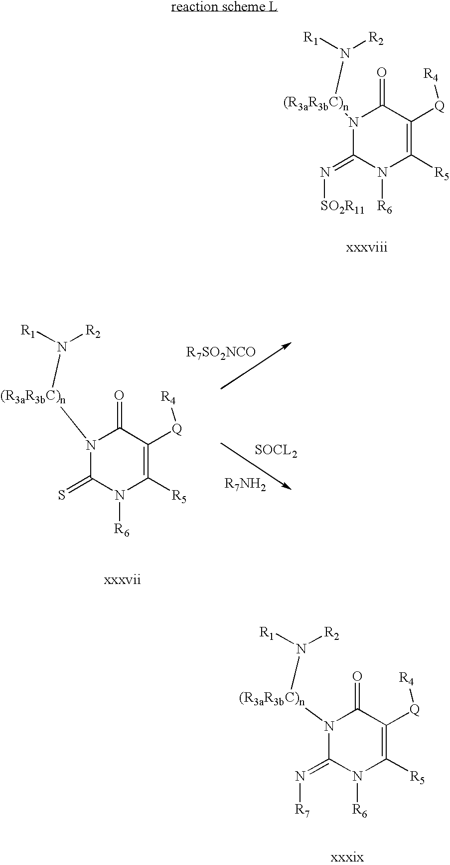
N1([(R3aR3bC)n]N([R1])[R2])C(=N[SO2R11])N([R6])C([R5])=C([Q][R4])C1=O.[R7NH2].N1([(R3aR3bC)n]N([R1])[R2])C(=S)N([R6])C([R5])=C([Q][R4])C1=O.[R7SO2NCO].N1([(R3aR3bC)n]N([R1])[R2])C(=N[R7])N([R6])C([R5])=C([Q][R4])C1=O
